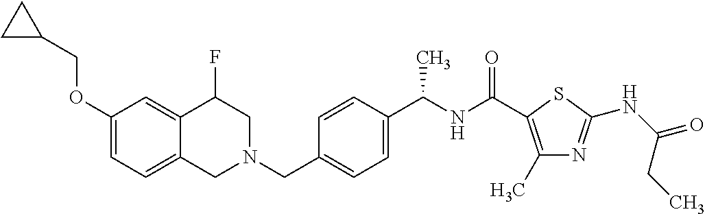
C1(OCC2CC2)=CC=C2C(=C1)C(F)CN(CC1=CC=C(C(NC(=O)C3=C(C)N=C(NC(=O)CC)S3)C)C=C1)C2
